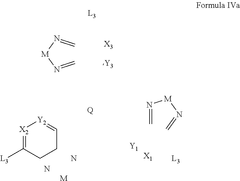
[X2]1=C([L3])CCC=[Y2]1.N.N.[M].[Q].[L3].[L3].[X3].[Y3].[Y1].[X1].N(=C)[M]N=C.C=N[M]N=C
